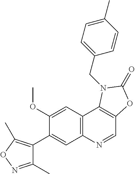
C1(OC)=CC2=C(C=C1C1=C(C)ON=C1C)N=CC1=C2N(CC2=CC=C(C)C=C2)C(=O)O1
